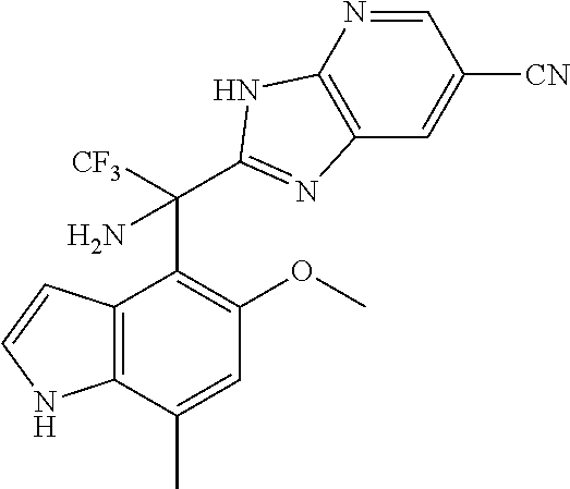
C12=C(C(C)=CC(OC)=C1C([CF3])(N)C1=NC3=C(N=CC([CN])=C3)N1)NC=C2
